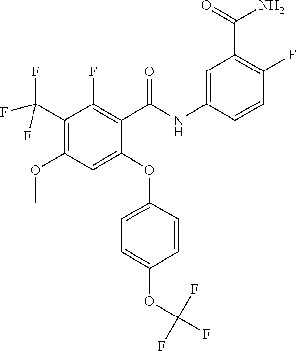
C1(OC)=C(C(F)(F)F)C(F)=C(C(=O)NC2=CC(C(=O)N)=C(F)C=C2)C(OC2=CC=C(OC(F)(F)F)C=C2)=C1
